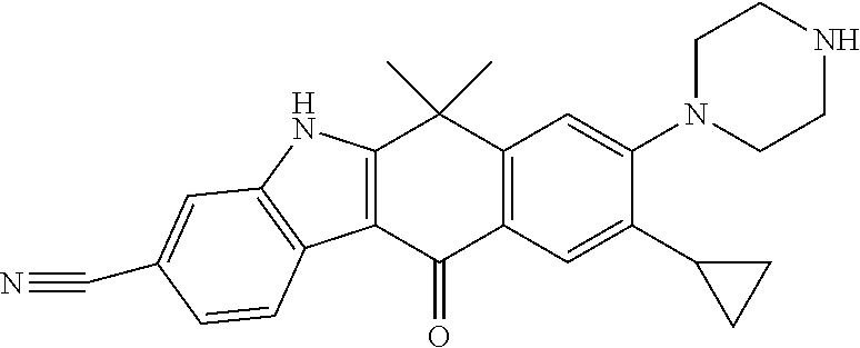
C12=C(C(=O)C3=C(C1(C)C)C=C(N1CCNCC1)C(C1CC1)=C3)C1=C(N2)C=C(C#N)C=C1
